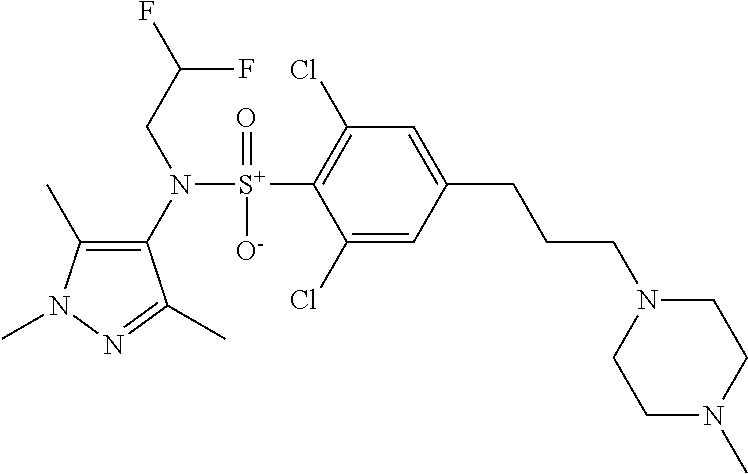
C1(C)=C(N([S+](C2=C(Cl)C=C(CCCN3CCN(C)CC3)C=C2Cl)(=O)[O-])CC(F)F)C(C)=NN1C
